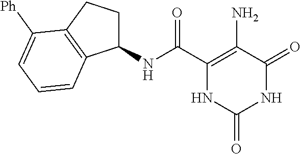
C(C1=C(N)C(=O)NC(=O)N1)(=O)NC1CCC2=C1C=CC=C2[Ph]
